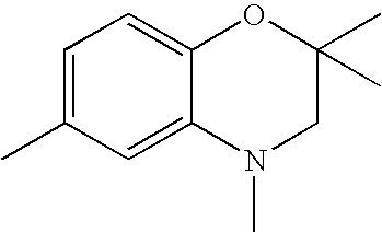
CC1=CC=C2C(=C1)N(C)CC(C)(C)O2
